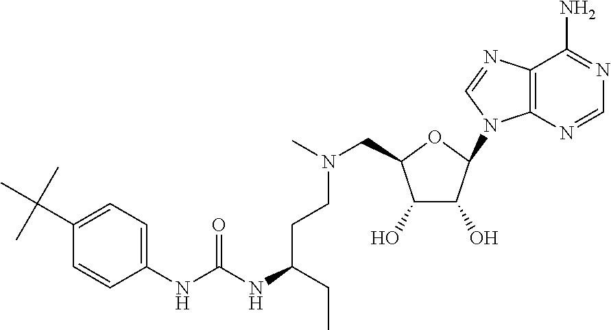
C12=C(N=CN=C1N)N(C1OC(CN(C)CCC(NC(NC3=CC=C(C(C)(C)C)C=C3)=O)CC)C(O)C1O)C=N2
